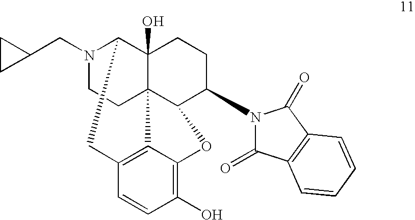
N1(CC2CC2)CCC23C4(O)C1CC1=C2C(=C(O)C=C1)OC3C(N1C(=O)C2=C(C1=O)C=CC=C2)CC4
